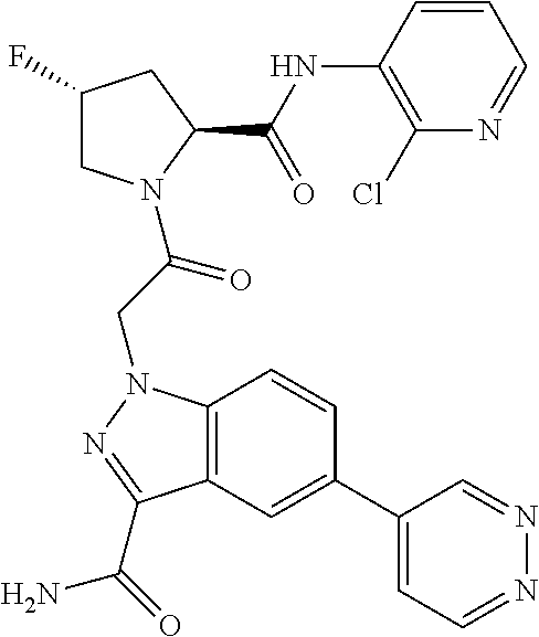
C1(C2=CC3=C(C=C2)N(CC(=O)N2CC(F)CC2C(NC2=C(Cl)N=CC=C2)=O)N=C3C(=O)N)=CC=NN=C1
